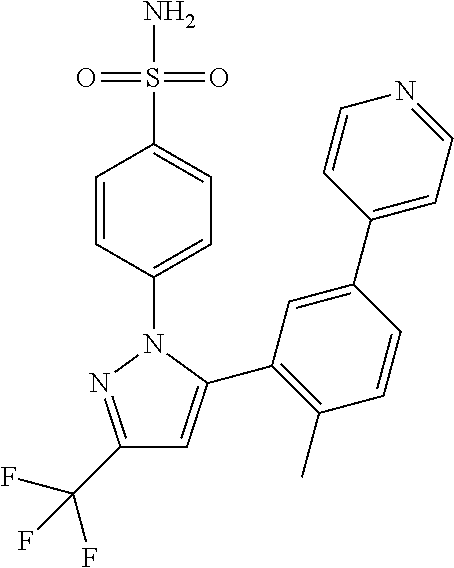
C1(C(F)(F)F)=NN(C2=CC=C(S(N)(=O)=O)C=C2)C(C2=C(C)C=CC(C3=CC=NC=C3)=C2)=C1
